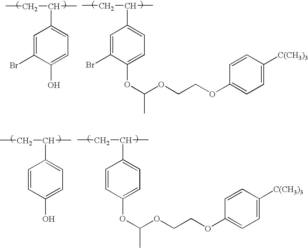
CCC(C)C1=CC=C(O)C(Br)=C1.CCC(C)C1=CC=C(OC(OCCOC2=CC=C([C(CH3)3])C=C2)C)C(Br)=C1.CCC(C)C1=CC=C(O)C=C1.CCC(C)C1=CC=C(OC(OCCOC2=CC=C([C(CH3)3])C=C2)C)C=C1
